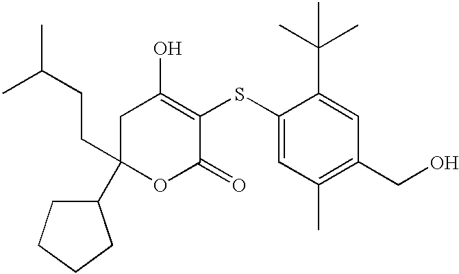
C1(C2(CCC(C)C)OC(=O)C(SC3=CC(C)=C(CO)C=C3C(C)(C)C)=C(O)C2)CCCC1
